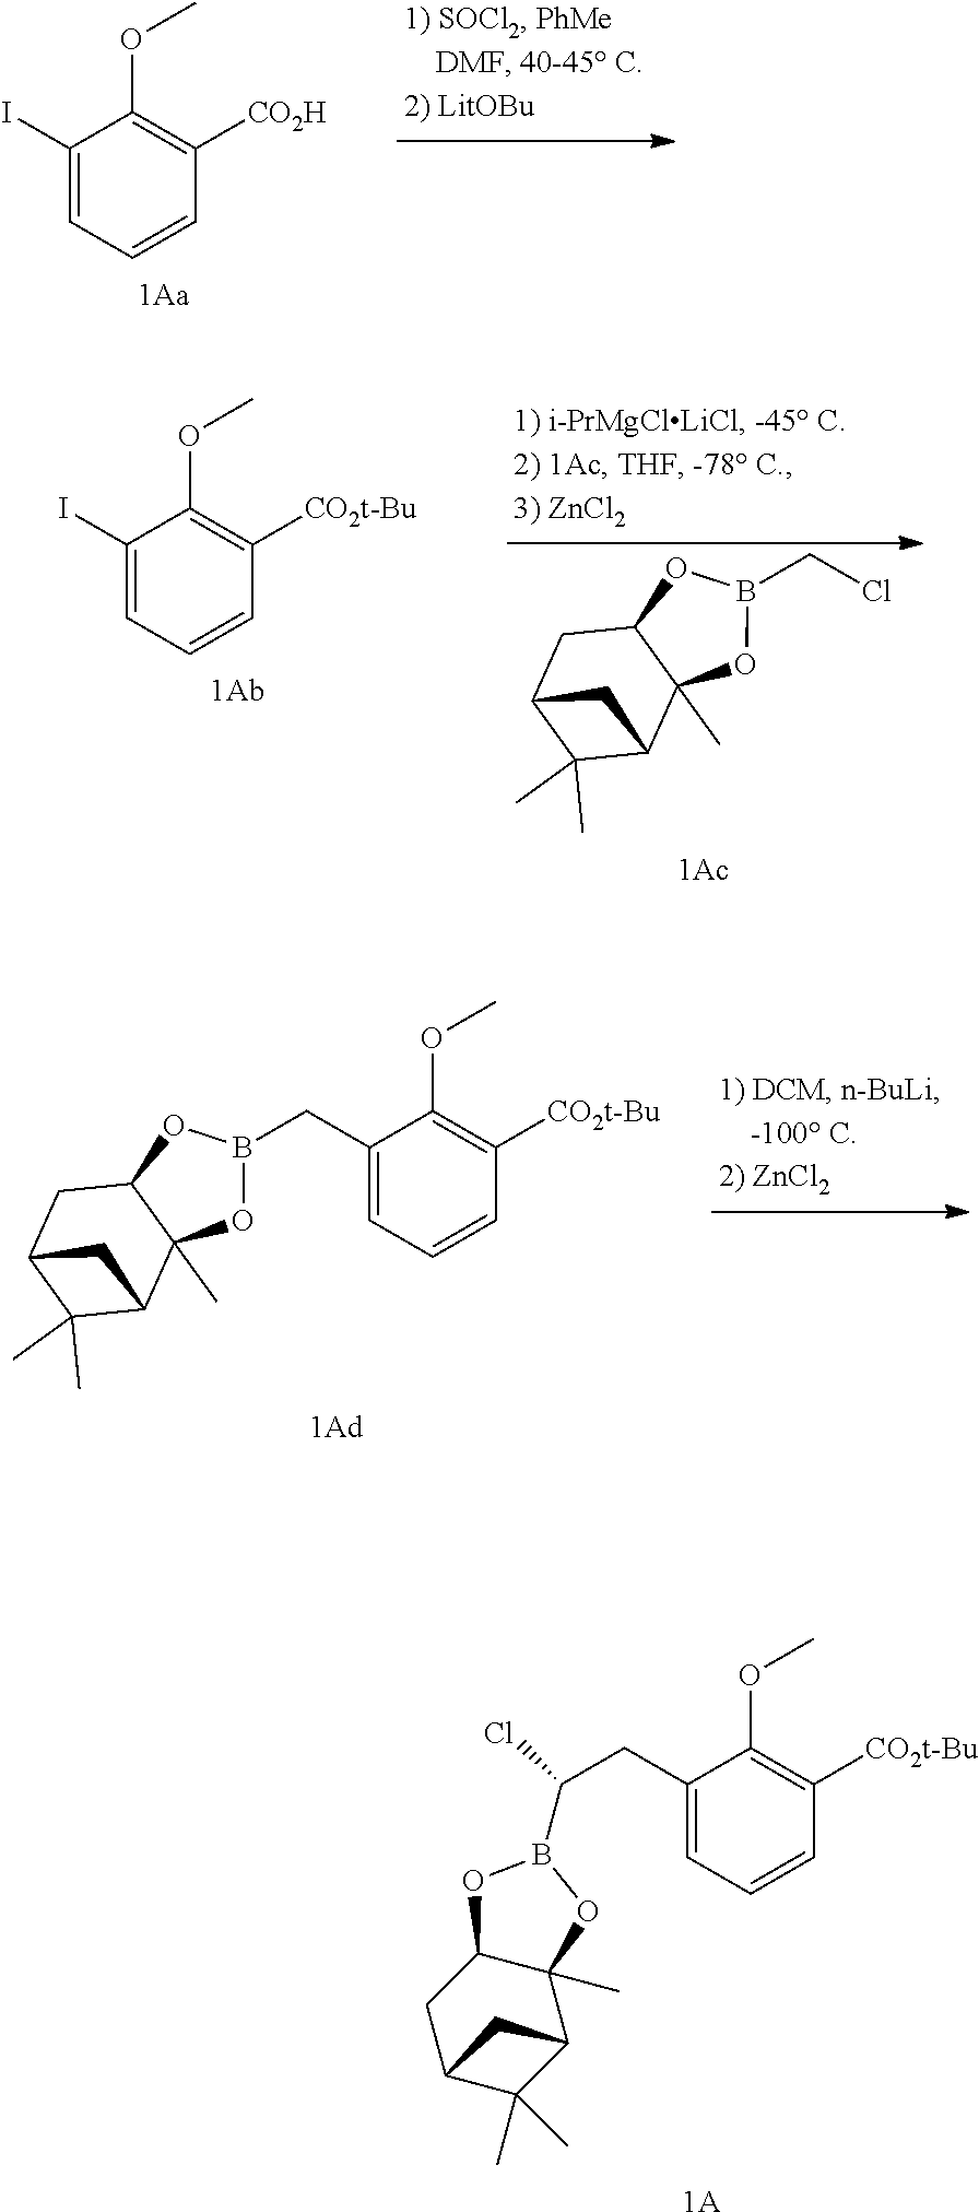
[1A].ClC(B1OC2C(C)(O1)C1C(C)(C)C(C2)C1)CC1=CC=CC([CO2t-Bu])=C1OC.[1Aa].IC1=CC=CC([CO2H])=C1OC.[1Ac].O1C2C(C)(OB1CCl)C1C(C)(C)C(C2)C1.[1Ab].IC1=CC=CC([CO2t-Bu])=C1OC.[1Ad].O1C2C(C)(OB1CC1=CC=CC([CO2t-Bu])=C1OC)C1C(C)(C)C(C2)C1
